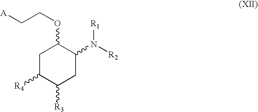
C1C([R4])C([R3])CC(N([R2])[R1])C1OCC[A]
